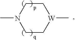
CN1CC[W](C)CC1
